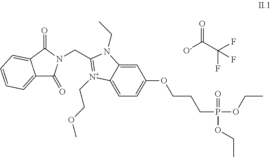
C12=CC(OCCCP(OCC)(=O)OCC)=CC=C1[N+](CCOC)=C(CN1C(=O)C3=CC=CC=C3C1=O)N2CC.[O-]C(C(F)(F)F)=O
